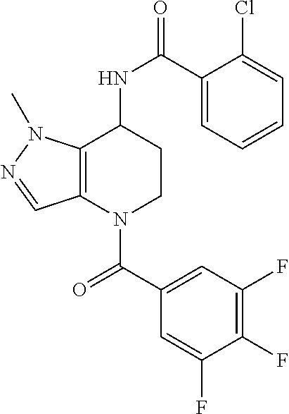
C12=C(N(C(C3=CC(F)=C(F)C(F)=C3)=O)CCC1NC(=O)C1=CC=CC=C1Cl)C=NN2C
